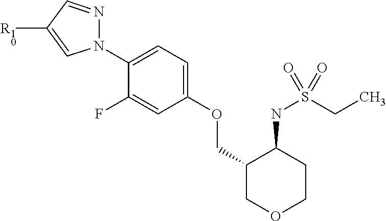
N1(C2=CC=C(OCC3COCCC3NS(CC)(=O)=O)C=C2F)N=CC([R10])=C1
